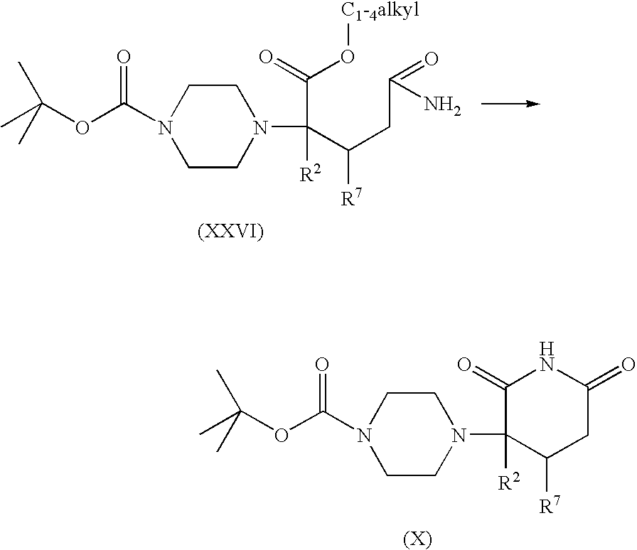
C1CN(C(C(CC(=O)N)[R7])(C(=O)O[C1-4alkyl])[R2])CCN1C(OC(C)(C)C)=O.C1CN(C2([R2])C([R7])CC(=O)NC2=O)CCN1C(OC(C)(C)C)=O
